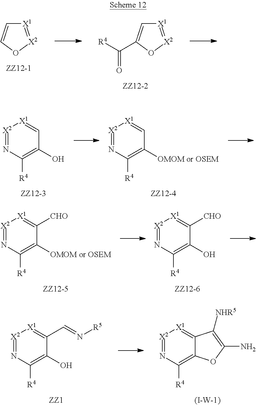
[X1]1=[X2]OC=C1.[X1]1=[X2]OC(C([R4])=O)=C1.[X2]1=NC([R4])=C(O)C=[X1]1.[X2]1=NC([R4])=C([OMOM or OSEM])C=[X1]1.[X2]1=NC([R4])=C([OMOM or OSEM])C([CHO])=[X1]1.[X2]1=NC([R4])=C(O)C([CHO])=[X1]1.[X2]1=NC([R4])=C(O)C(C=N[R5])=[X1]1.[X2]1=NC([R4])=C2C(=[X1]1)C([NHR5])=C(N)O2
